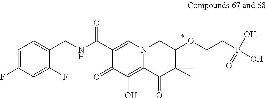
C1=C(F)C=C(F)C(CNC(C2=CN3C(=C(O)C2=O)C(=O)C(C)(C)C(OCCP(O)(O)=O)C3)=O)=C1
